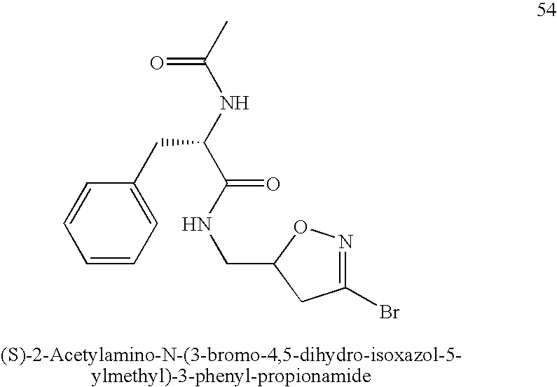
C1=CC=C(CC(NC(C)=O)C(NCC2CC(Br)=NO2)=O)C=C1
